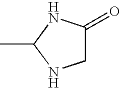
CC1NCC(=O)N1
